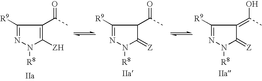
C1([R9])=NN([R8])C([ZH])=C1C(C)=O.C1([R9])=NN([R8])C(=[Z])C1C(C)=O.C1([R9])=NN([R8])C(=[Z])C1=C(C)O
